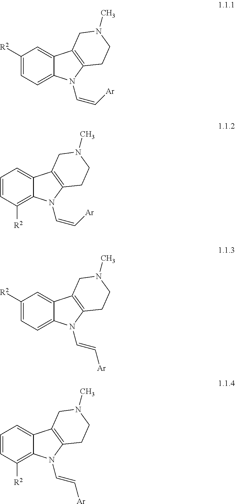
C1([R2])=CC=C2C(=C1)C1=C(N2C=C[Ar])CCN(C)C1.C1=CC([R2])=C2C(=C1)C1=C(N2C=C[Ar])CCN(C)C1.C1([R2])=CC=C2C(=C1)C1=C(N2C=C[Ar])CCN(C)C1.C1=CC([R2])=C2C(=C1)C1=C(N2C=C[Ar])CCN(C)C1
